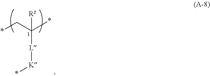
*CC(*)([Rz])[L][K]*
